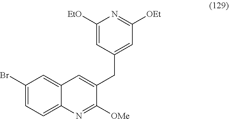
C1(Br)=CC=C2C(=C1)C=C(CC1=CC([OEt])=NC([EtO])=C1)C([OMe])=N2
